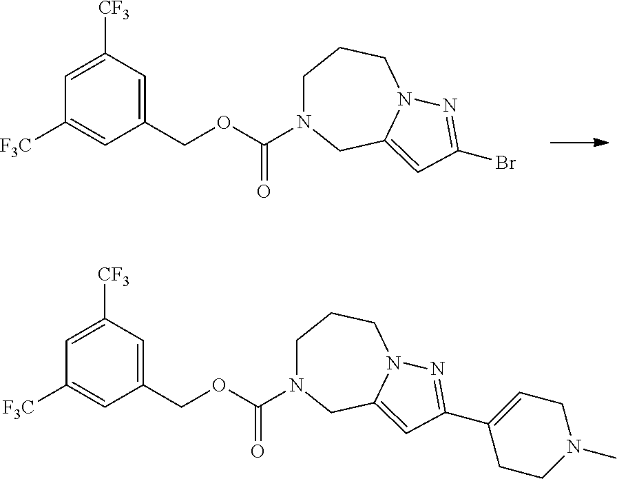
C1(COC(N2CCCN3C(=CC(Br)=N3)C2)=O)=CC([CF3])=CC([F3C])=C1.C1(COC(N2CCCN3C(=CC(C4=CCN(C)CC4)=N3)C2)=O)=CC([CF3])=CC([F3C])=C1
